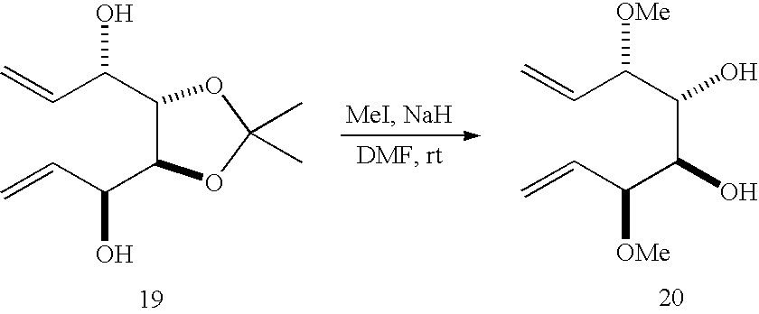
C(C(C(C(C(C=C)[OMe])O)O)[OMe])=C.C(C(C1C(C(C=C)O)OC(C)(C)O1)O)=C
